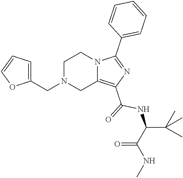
C1N(CC2=CC=CO2)CC2=C(C(=O)NC(C(NC)=O)C(C)(C)C)N=C(C3=CC=CC=C3)N2C1
